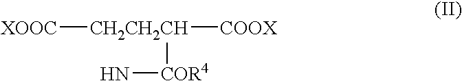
[XOOC][CH2CH2CH]([COOX])[COR4]N
